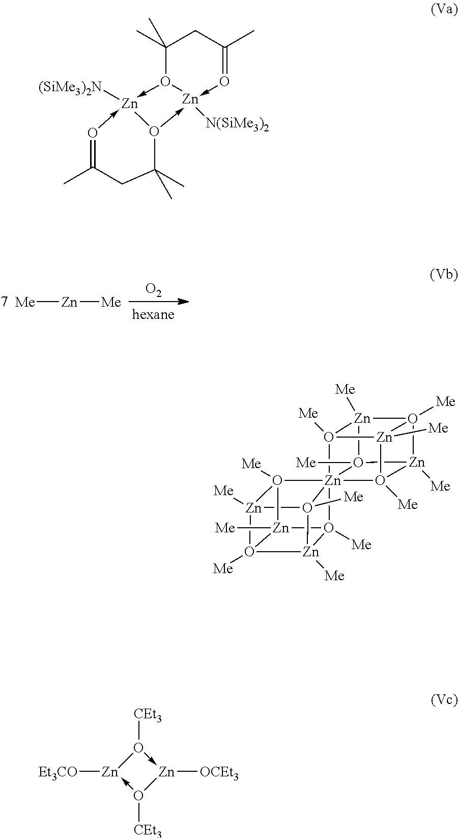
[O2].[Me][Zn][Me].C1(C)(C)O2->[Zn]3([(SiMe3)2N])-O=C(C)CC(C)(C)O3->[Zn]2([N(SiMe3)2])-O=C(C)C1.[Zn]12([Me])O3([Me])[Zn]4([Me])O1([Me])[Zn]1([Me])O4([Me])[Zn]345(O21[Me])O1([Me])[Zn]2([Me])O4([Me])[Zn]3([Me])O5([Me])[Zn]1([Me])O23[Me].O1([CEt3])->[Zn]([OCEt3])O([CEt3])->[Zn]1[Et3CO]
